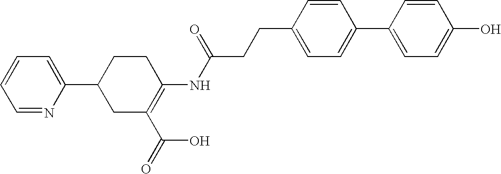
C1=NC(C2CC(C(=O)O)=C(NC(CCC3=CC=C(C4=CC=C(O)C=C4)C=C3)=O)CC2)=CC=C1
